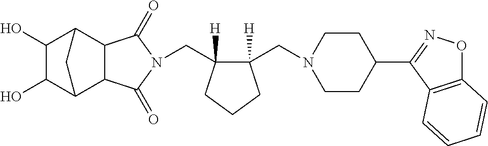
C(C1([H])C(CN2CCC(C3=NOC4=C3C=CC=C4)CC2)([H])CCC1)N1C(=O)C2C3C(O)C(O)C(C2C1=O)C3
